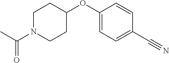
CC(N1CCC(OC2=CC=C(C#N)C=C2)CC1)=O
